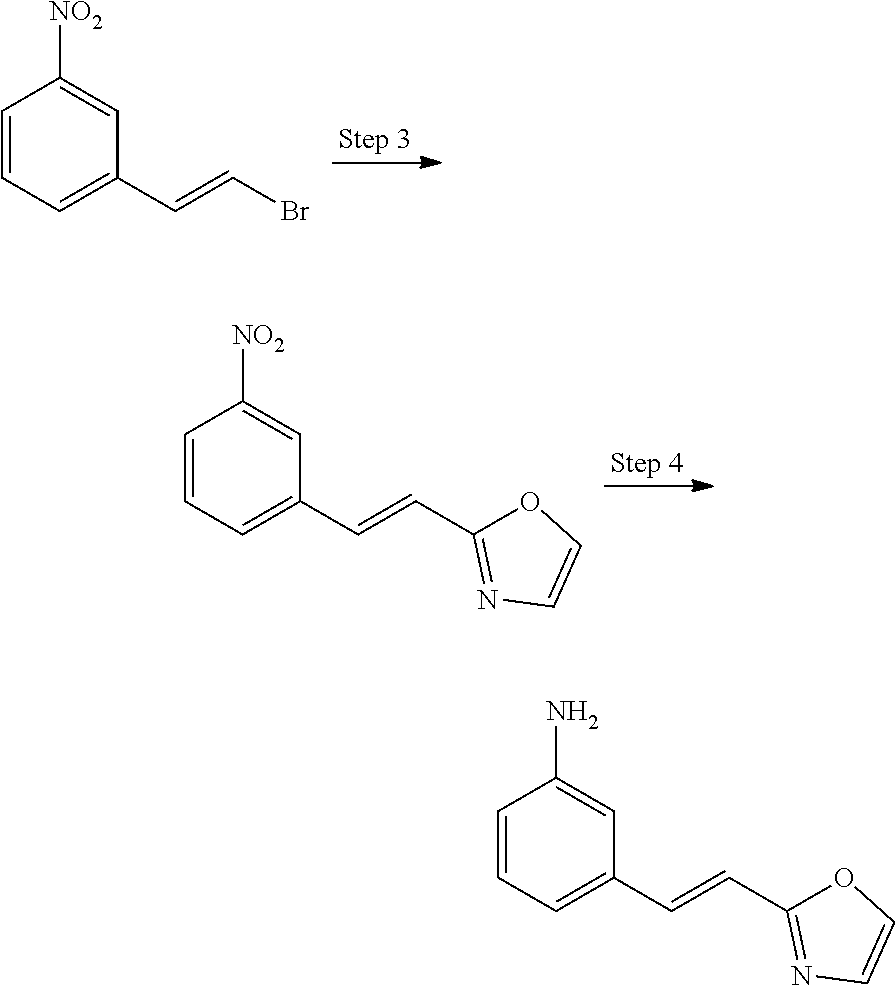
C1=CC=C(C=CBr)C=C1[NO2].C1=CC=C(C=CC2=NC=CO2)C=C1[NO2].C1=CC=C(C=CC2=NC=CO2)C=C1N
